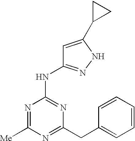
[Me]C1=NC(NC2=NNC(C3CC3)=C2)=NC(CC2=CC=CC=C2)=N1
